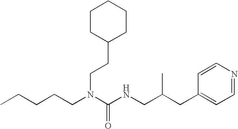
C(CCN(C(NCC(CC1=CC=NC=C1)C)=O)CCC1CCCCC1)CC
